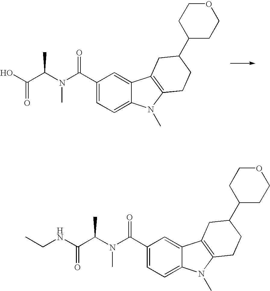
C1(C(N(C(C(O)=O)C)C)=O)=CC=C2C(=C1)C1=C(N2C)CCC(C2CCOCC2)C1.C1(C(N(C(C(NCC)=O)C)C)=O)=CC=C2C(=C1)C1=C(N2C)CCC(C2CCOCC2)C1
